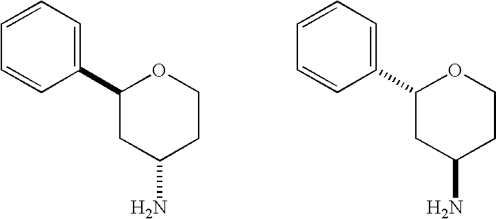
C1=C(C2CC(N)CCO2)C=CC=C1.C1=C(C2CC(N)CCO2)C=CC=C1
